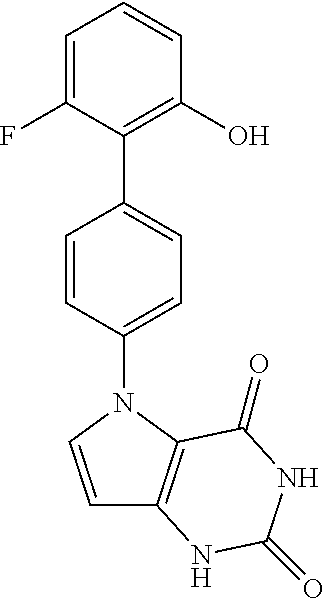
C1=CN(C2=CC=C(C3=C(O)C=CC=C3F)C=C2)C2=C1NC(=O)NC2=O
